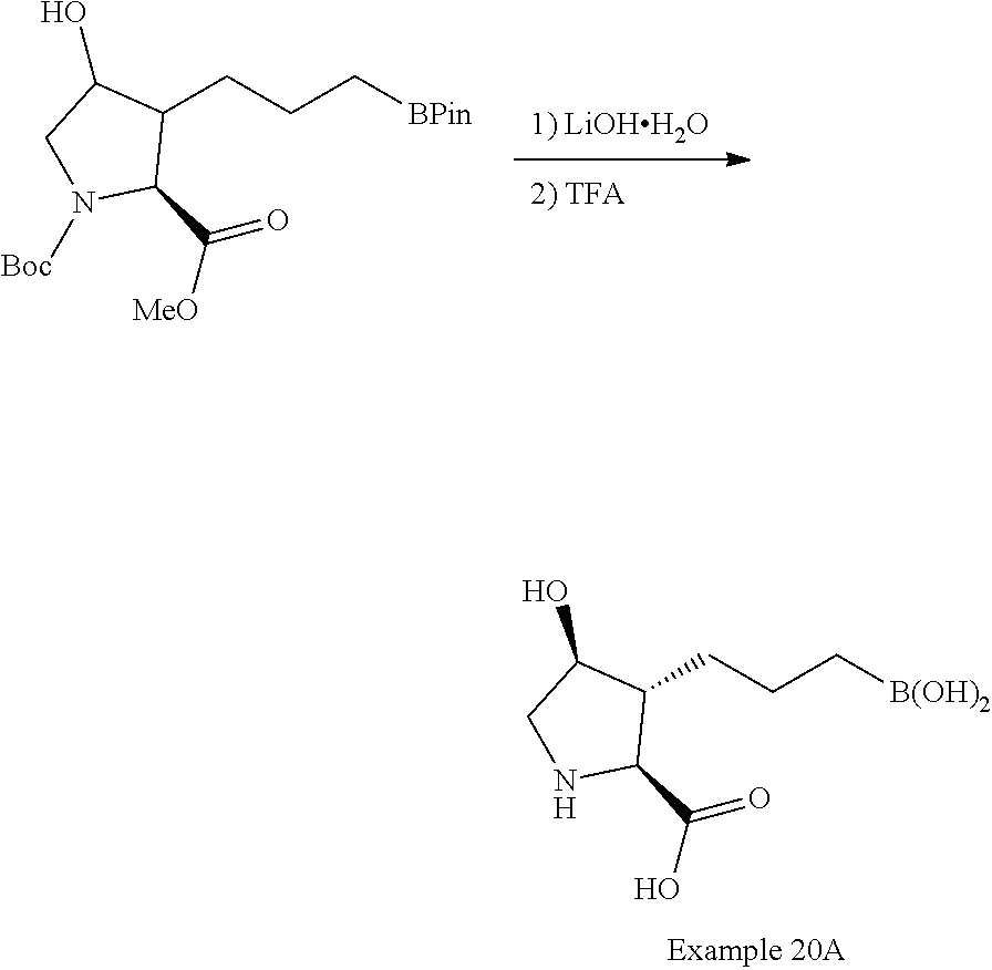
C(C1C(C(O)=O)NCC1O)CC[B(OH)2].C(C1C(C([MeO])=O)N([Boc])CC1O)CC[BPin]
